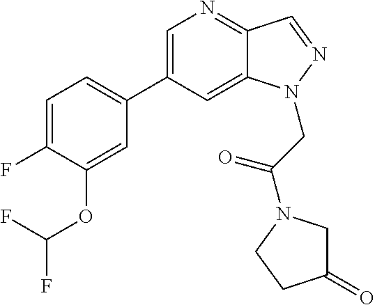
C1(C2=CC=C(F)C(OC(F)F)=C2)=CN=C2C(=C1)N(CC(=O)N1CC(=O)CC1)N=C2
